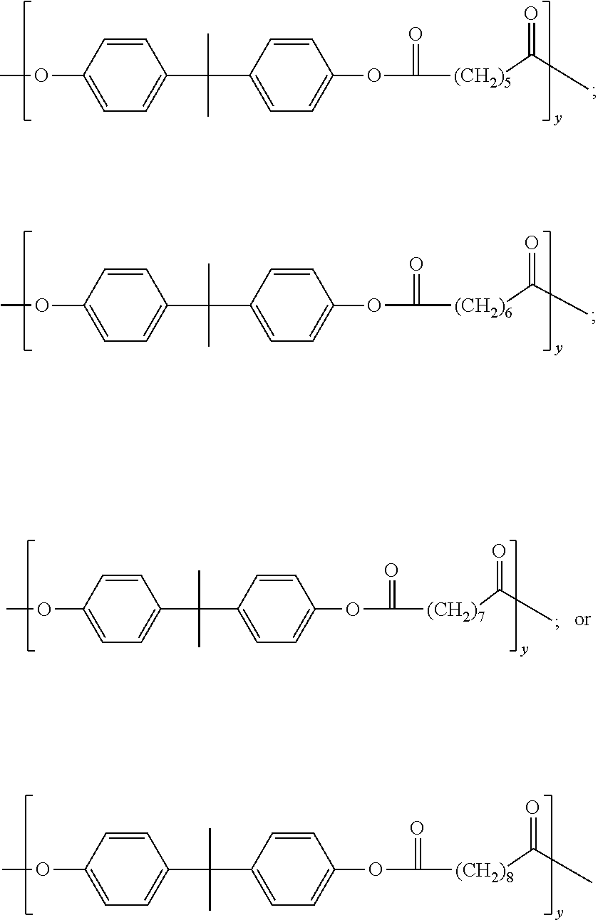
C1(C(C2=CC=C(OC)C=C2)(C)C)=CC=C(OC([(CH2)5]C(C)=O)=O)C=C1.C1(C(C2=CC=C(OC)C=C2)(C)C)=CC=C(OC([(CH2)6]C(C)=O)=O)C=C1.C1(C(C2=CC=C(OC)C=C2)(C)C)=CC=C(OC([(CH2)8]C(C)=O)=O)C=C1.C1(C(C2=CC=C(OC)C=C2)(C)C)=CC=C(OC([(CH2)7]C(C)=O)=O)C=C1
